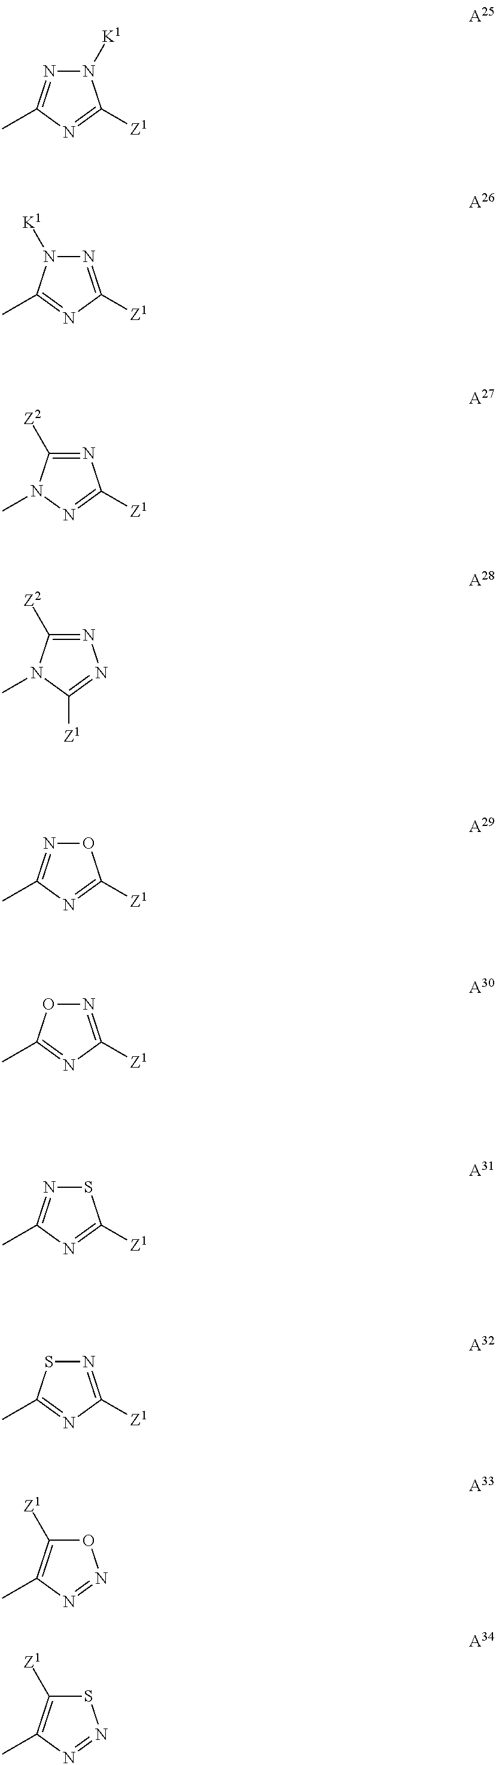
N1=C([Z1])N=C(C)N1[K1].N1=C([Z2])N(C)N=C1[Z1].N1=C([Z2])N(C)C([Z1])=N1.O1N=C(C)N=C1[Z1].N1=C([Z1])N=C(C)O1.S1N=C(C)N=C1[Z1].N1=C([Z1])N=C(C)S1.N1([K1])N=C(C)N=C1[Z1].O1C([Z1])=C(C)N=N1.S1C([Z1])=C(C)N=N1
